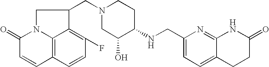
C1(NCC2=CC=C3C(=N2)NC(=O)CC3)CCN(CC2CN3C4=C(C=CC(F)=C42)C=CC3=O)CC1O
